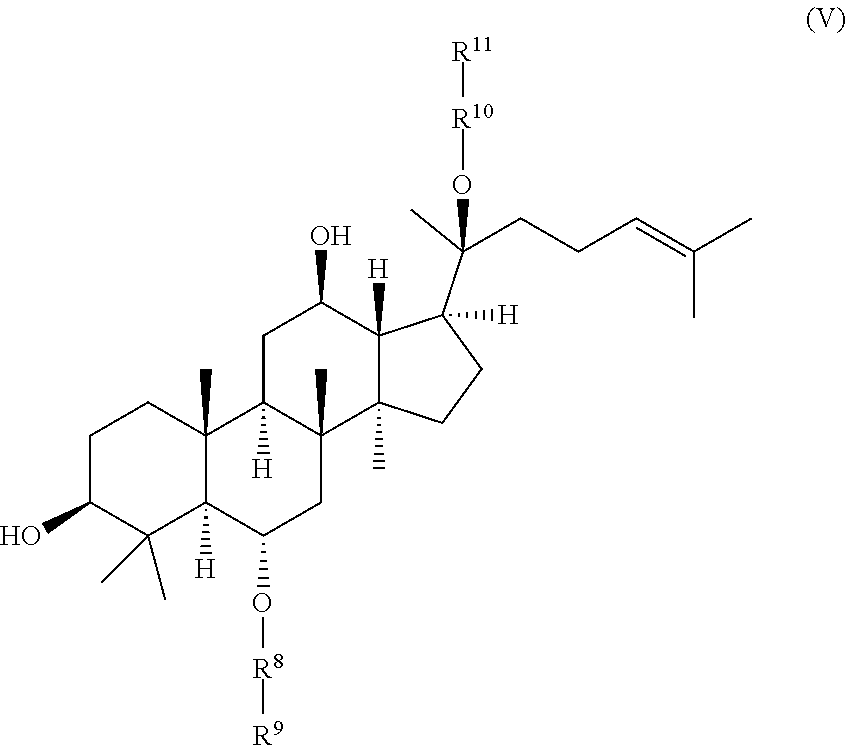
C1C(O)C(C)(C)C2([H])C(C)(C1)C1([H])C(C)(CC2O[R8][R9])C2(C)C([H])(C(O)C1)C(C(CCC=C(C)C)(C)O[R10][R11])([H])CC2
